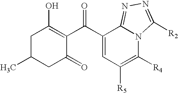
C1C(C)CC(=O)C(C(C2=CC([R5])=C([R4])N3C2=NN=C3[R2])=O)=C1O
